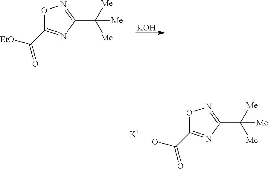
O1C(C([EtO])=O)=NC(C([Me])([Me])[Me])=N1.[KOH].O1C(C([O-])=O)=NC(C([Me])([Me])[Me])=N1.[K]
